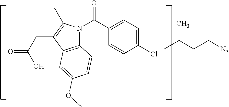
C12=C(C(CC(=O)O)=C(C)N1C(C1=CC=C(Cl)C=C1)=O)C=C(OC)C=C2.CC(CC[N3])C
